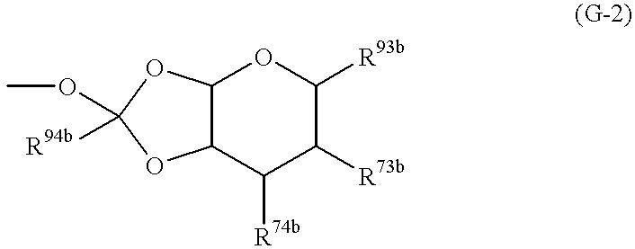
C12C(C([R74b])C([R73b])C([R93b])O1)OC(OC)([R94b])O2
